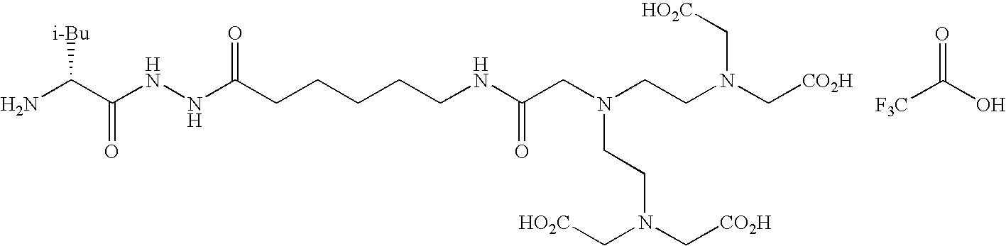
NC(C(NNC(CCCCCNC(CN(CCN(C[CO2H])C[HO2C])CCN(C[CO2H])C[HO2C])=O)=O)=O)[i-Bu].[F3C]C(O)=O
